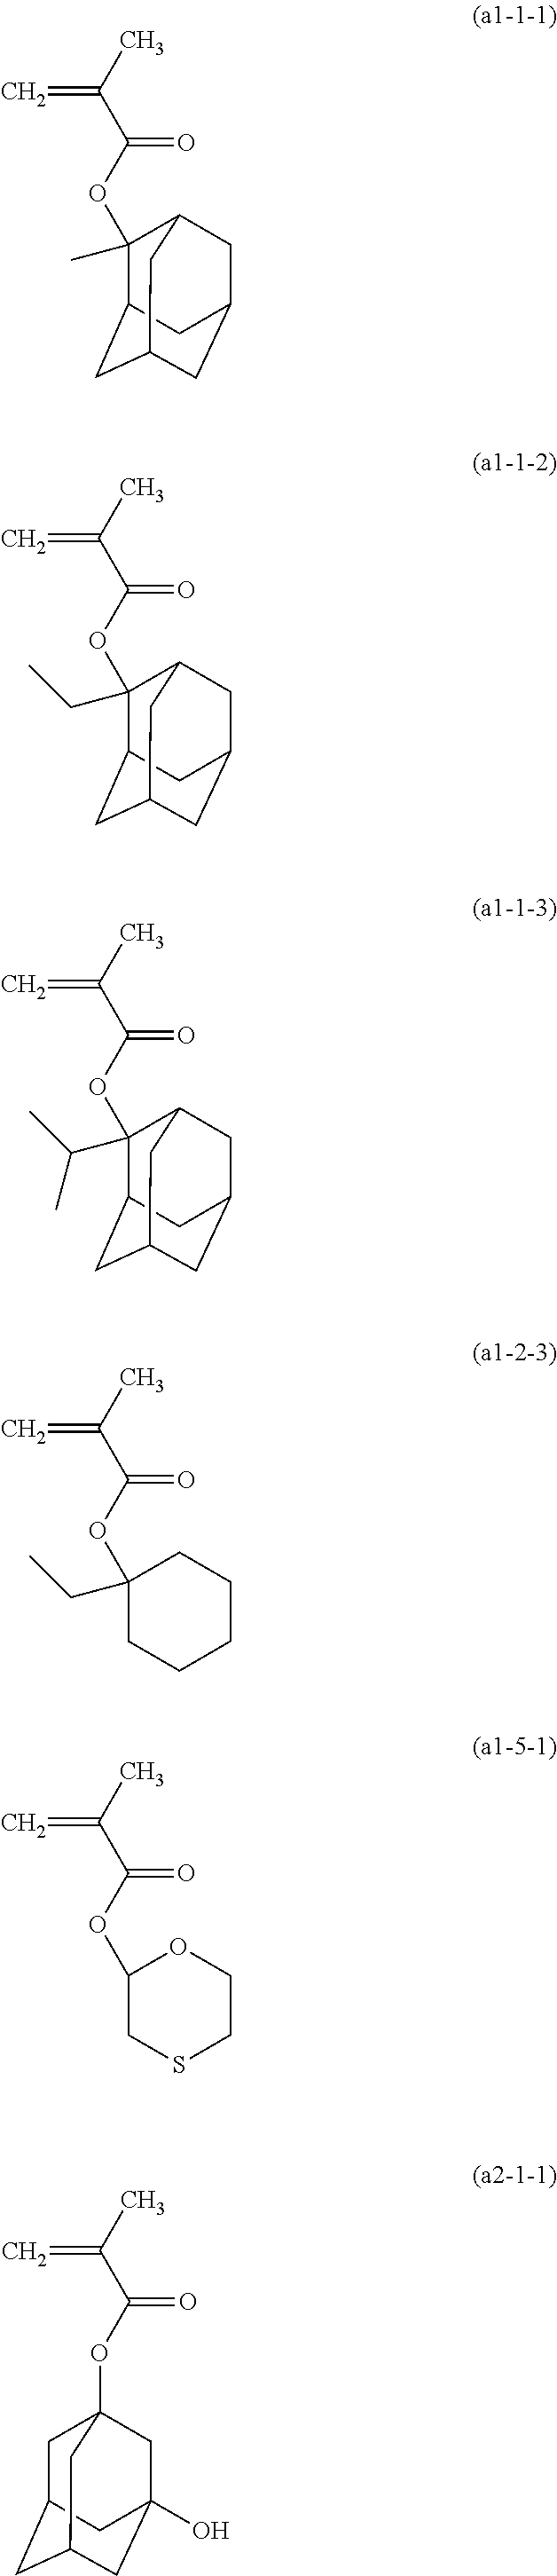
C1(OC(C(C)=C)=O)(C)C2CC3CC(CC1C3)C2.C1(OC(C(C)=C)=O)(CC)C2CC3CC(CC1C3)C2.C1(OC(C(C)=C)=O)(C(C)C)C2CC3CC(CC1C3)C2.C1(OC(C(C)=C)=O)(CC)CCCCC1.C1(OC(C(C)=C)=O)CSCCO1.C1C2CC3CC(O)(CC1(OC(C(C)=C)=O)C3)C2
